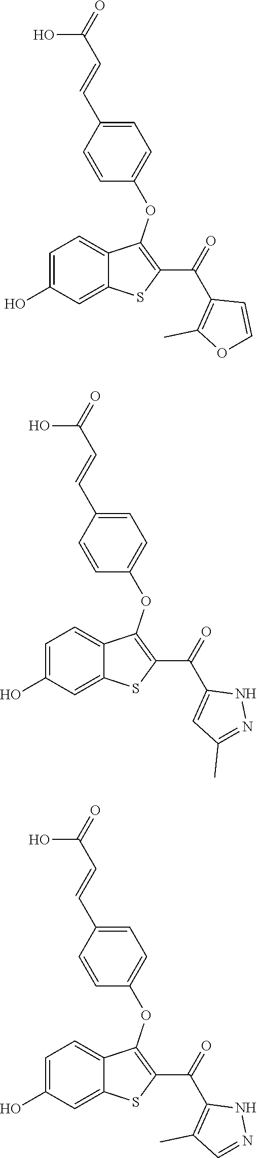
C1=C(O)C=C2C(=C1)C(OC1=CC=C(C=CC(=O)O)C=C1)=C(C(C1=C(C)OC=C1)=O)S2.C1=C(O)C=C2C(=C1)C(OC1=CC=C(C=CC(=O)O)C=C1)=C(C(C1=CC(C)=NN1)=O)S2.C1=C(O)C=C2C(=C1)C(OC1=CC=C(C=CC(=O)O)C=C1)=C(C(C1=C(C)C=NN1)=O)S2
